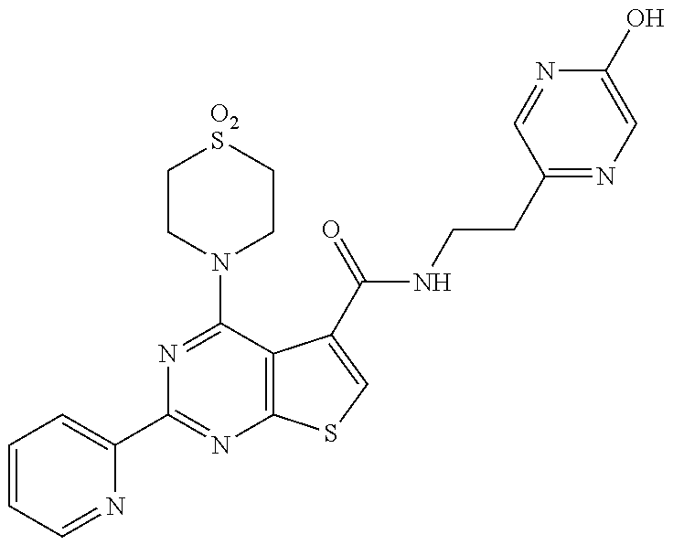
C1=CC=NC(C2=NC3=C(C(N4CC[O2S]CC4)=N2)C(C(=O)NCCC2=NC=C(O)N=C2)=CS3)=C1
